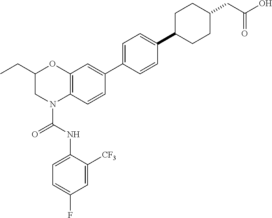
C1=C(NC(=O)N2C3=C(OC(CC)C2)C=C(C2=CC=C(C4CCC(CC(O)=O)CC4)C=C2)C=C3)C([CF3])=CC(F)=C1
